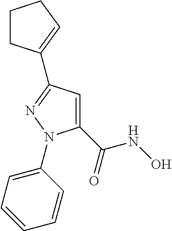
C1(C(NO)=O)=CC(C2=CCCC2)=NN1C1=CC=CC=C1
